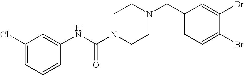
C1(Cl)=CC=CC(NC(N2CCN(CC3=CC=C(Br)C(Br)=C3)CC2)=O)=C1
